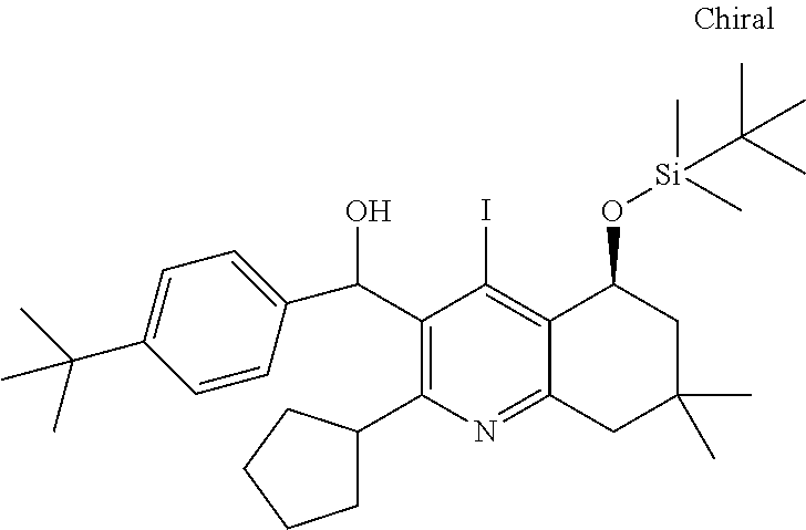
C1(C(O)C2=CC=C(C(C)(C)C)C=C2)=C(C2CCCC2)N=C2C(=C1I)C(O[Si](C)(C)C(C)(C)C)CC(C)(C)C2
